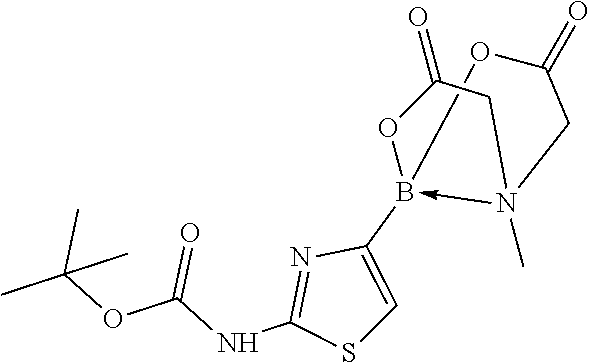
N(C(OC(C)(C)C)=O)C1=NC(B23<-N(C)(CC(=O)O2)CC(=O)O3)=CS1
